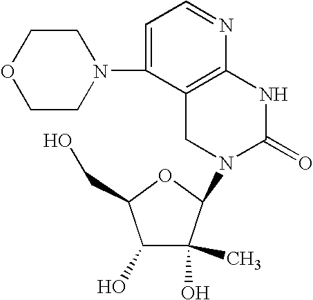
C12=C(NC(=O)N(C3C(C)(O)C(O)C(CO)O3)C1)N=CC=C2N1CCOCC1
